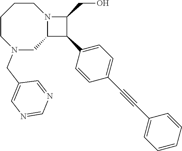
C1CCCN(CC2=CN=CN=C2)CC2N1C(CO)C2C1=CC=C(C#CC2=CC=CC=C2)C=C1
